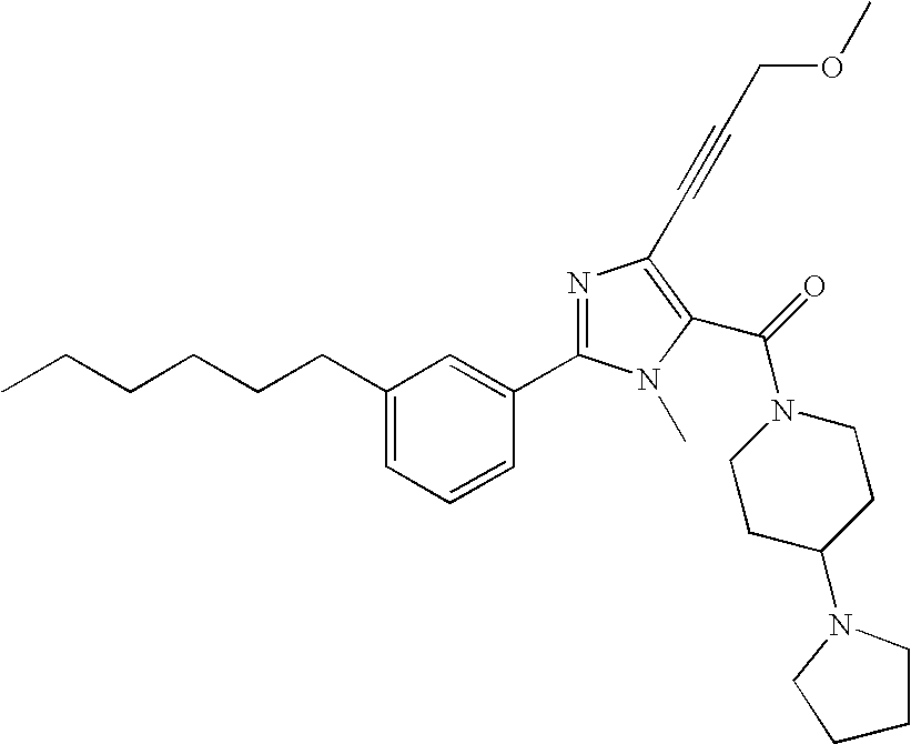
C(CCCCC1=CC=CC(C2=NC(C#CCOC)=C(C(N3CCC(N4CCCC4)CC3)=O)N2C)=C1)C
